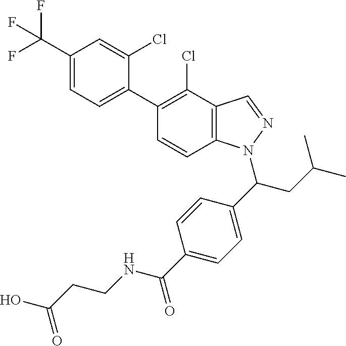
C1(C(F)(F)F)=CC=C(C2=C(Cl)C3=C(C=C2)N(C(C2=CC=C(C(NCCC(O)=O)=O)C=C2)CC(C)C)N=C3)C(Cl)=C1
